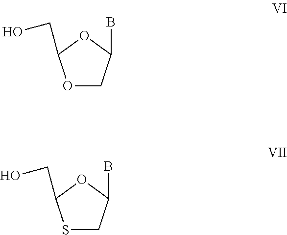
O1CC(B)OC1CO.S1CC(B)OC1CO
